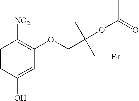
C1=CC(O)=CC(OCC(OC(=O)C)(CBr)C)=C1[NO2]
